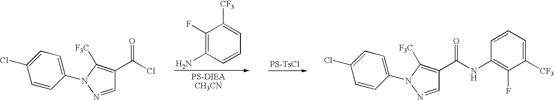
FC1=C(N)C=CC=C1[CF3].[PS-TsCl].C1=CC(N2C([F3C])=C(C(Cl)=O)C=N2)=CC=C1Cl.C1=CC(N2C([F3C])=C(C(NC3=C(F)C([CF3])=CC=C3)=O)C=N2)=CC=C1Cl
